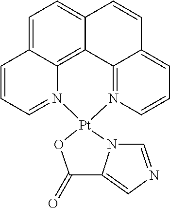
C1=C2C3=C4C(=C1)C=CC1=CC=CN(=C41)[Pt]1(N3=CC=C2)OC(=O)C2=CN=CN12
